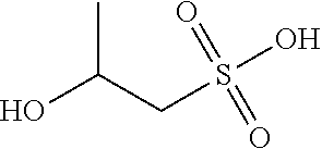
C(CS(O)(=O)=O)(C)O
